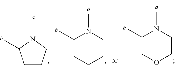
C1CCN(C)C1C.C1(C)COCCN1C.C1(C)CCCCN1C
